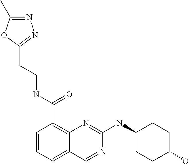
C1=CC=C2C(=C1C(NCCC1=NN=C(C)O1)=O)N=C(NC1CCC(O)CC1)N=C2
